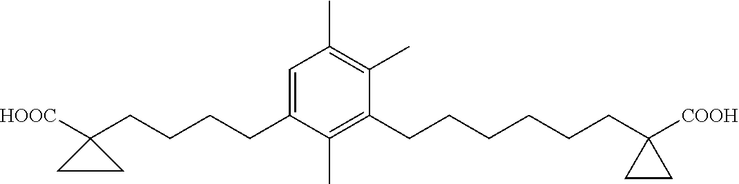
C1(C)=C(C)C(CCCCCCC2([COOH])CC2)=C(C)C(CCCCC2([HOOC])CC2)=C1
